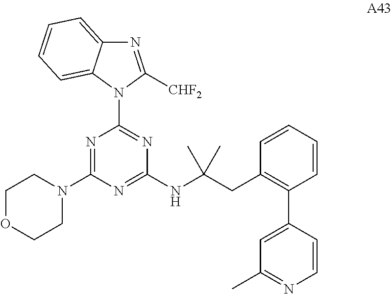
N1=C(N2CCOCC2)N=C(NC(CC2=C(C3=CC(C)=NC=C3)C=CC=C2)(C)C)N=C1N1C([CHF2])=NC2=CC=CC=C12
